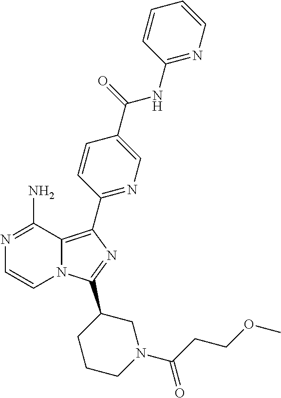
N1=C(N)C2=C(C3=NC=C(C(=O)NC4=NC=CC=C4)C=C3)N=C(C3CCCN(C(CCOC)=O)C3)N2C=C1
